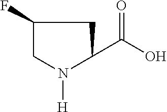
C1(F)CN([H])C(C(O)=O)C1
